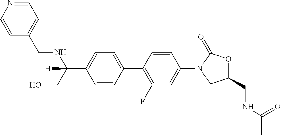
C(C1=CC=C(C2=C(F)C=C(N3CC(CNC(C)=O)OC3=O)C=C2)C=C1)(CO)(NCC1=CC=NC=C1)[H]
